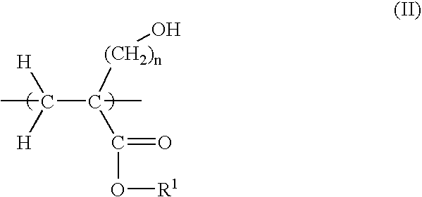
CC(C(C)([(CH2)n]O)C(O[R1])=O)([H])[H]
